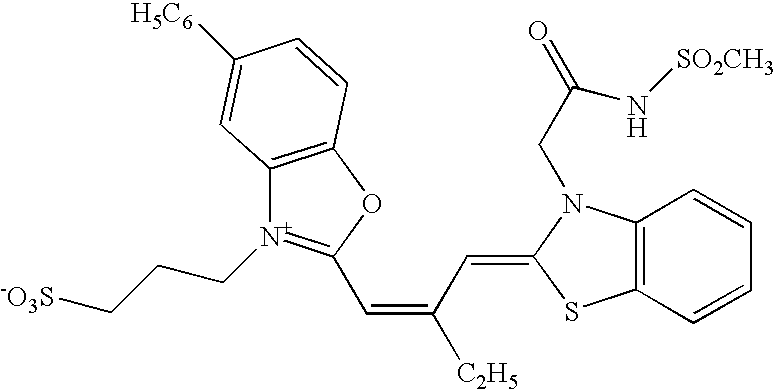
C12=C(OC(C=C([C2H5])C=C3N(CC(N[SO2CH3])=O)C4=C(S3)C=CC=C4)=[N+]1CCC[-O3S])C=CC([H5C6])=C2
